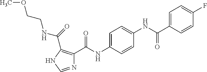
C1=C(NC(C2=C(C(=O)NCCOC)NC=N2)=O)C=CC(NC(C2=CC=C(F)C=C2)=O)=C1
